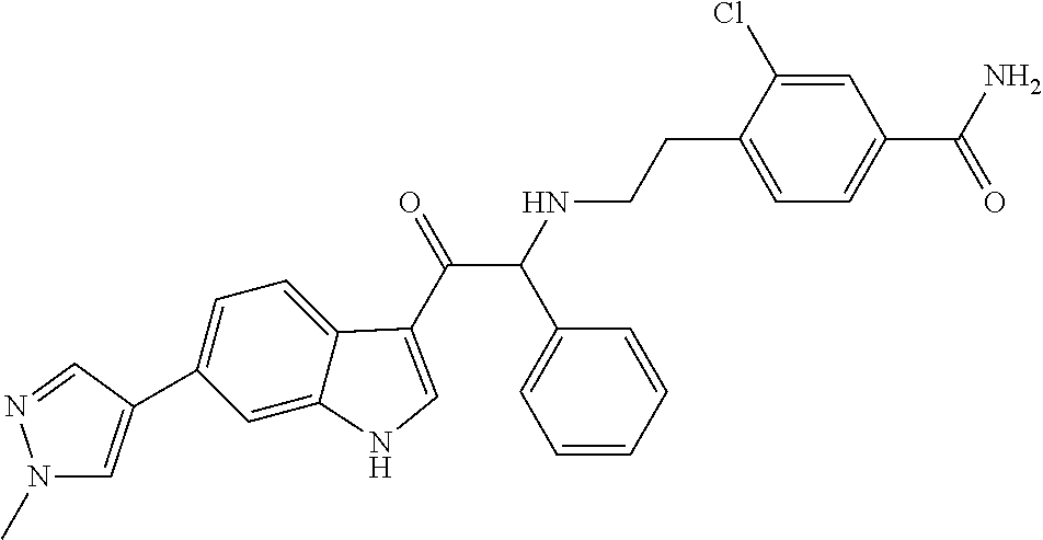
C1(C2=CN(C)N=C2)=CC=C2C(=C1)NC=C2C(=O)C(NCCC1=CC=C(C(=O)N)C=C1Cl)C1=CC=CC=C1
